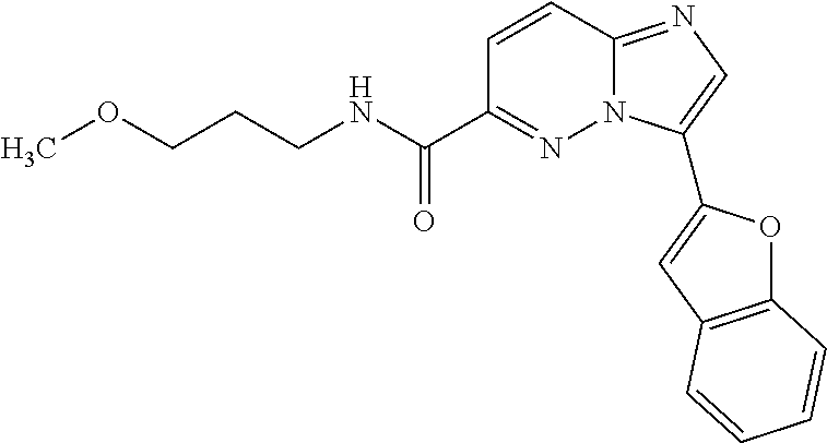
C1=CC2=NC=C(C3=CC4=C(O3)C=CC=C4)N2N=C1C(NCCCOC)=O
